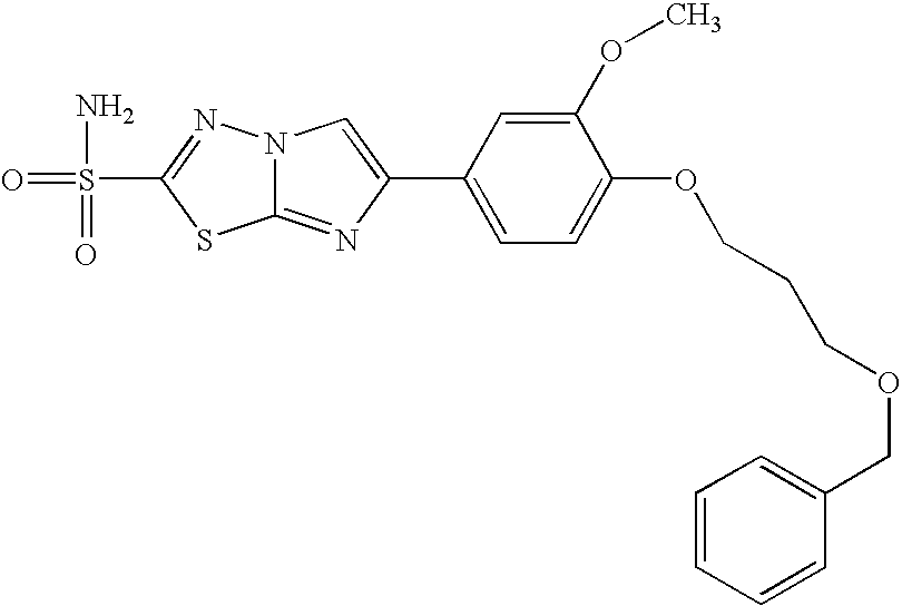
C12=NC(C3=CC=C(OCCCOCC4=CC=CC=C4)C(OC)=C3)=CN1N=C(S(=O)(=O)N)S2
